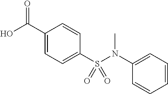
OC(C1=CC=C(S(N(C)C2=CC=CC=C2)(=O)=O)C=C1)=O
